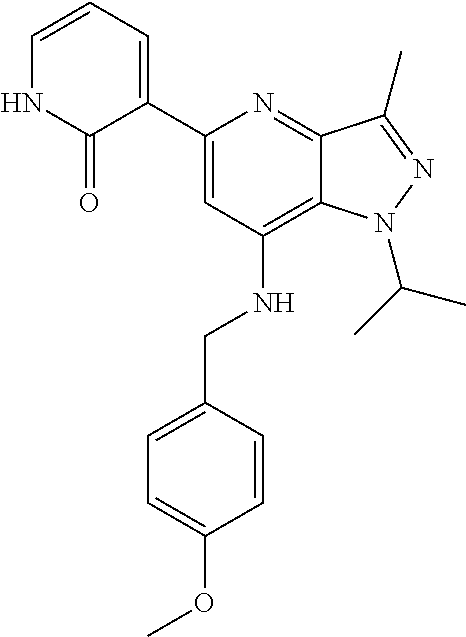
C1=CC=C(C2=CC(NCC3=CC=C(OC)C=C3)=C3C(=N2)C(C)=NN3C(C)C)C(=O)N1
